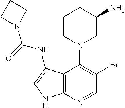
C12=C(N=CC(Br)=C1N1CC(N)CCC1)NC=C2NC(=O)N1CCC1
